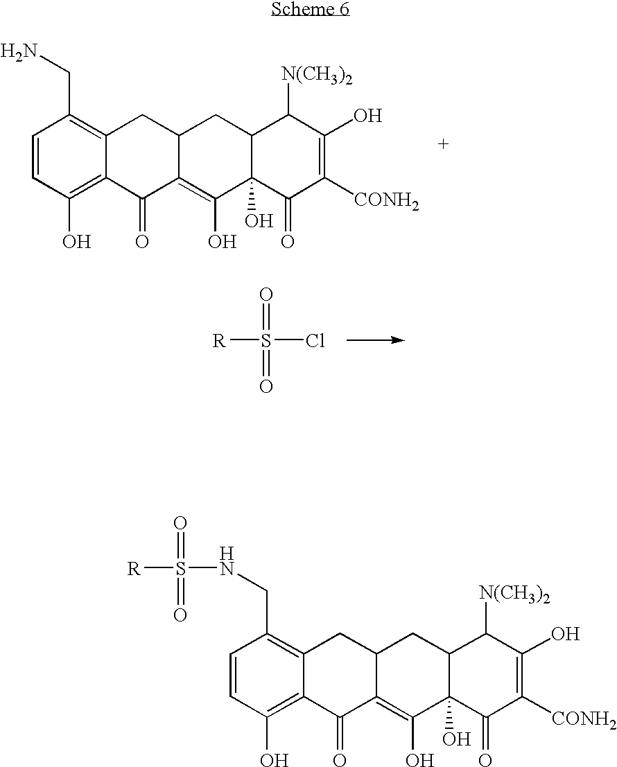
C1=CC(O)=C2C(=C1CN)CC1C(=C(O)C3(O)C(C1)C([N(CH3)2])C(O)=C([CONH2])C3=O)C2=O.O=S(Cl)([R])=O.C1=CC(O)=C2C(=C1CNS(=O)([R])=O)CC1C(=C(O)C3(O)C(C1)C([N(CH3)2])C(O)=C([CONH2])C3=O)C2=O
